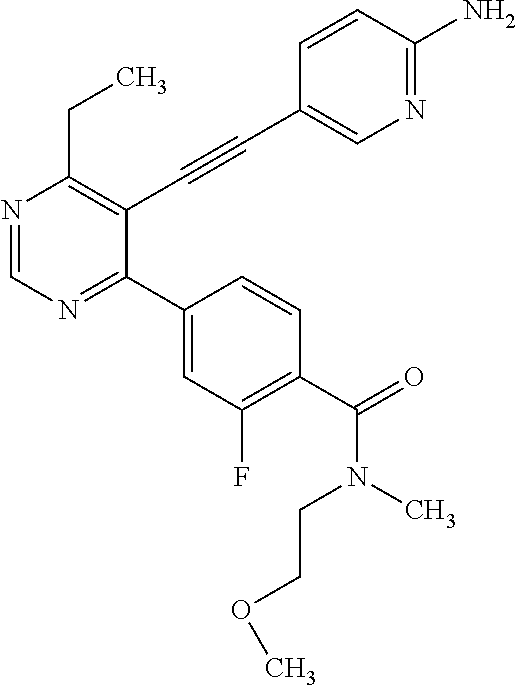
N1=CN=C(C2=CC(F)=C(C(=O)N(CCOC)C)C=C2)C(C#CC2=CN=C(N)C=C2)=C1CC
